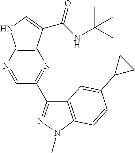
C12=C(C(C(NC(C)(C)C)=O)=CN1)N=C(C1=NN(C)C3=C1C=C(C1CC1)C=C3)C=N2
